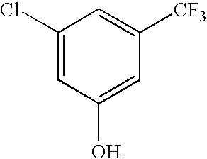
C1(Cl)=CC(O)=CC([CF3])=C1
